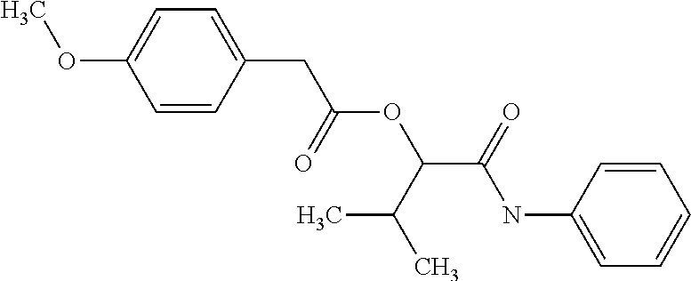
C1=CC(CC(=O)OC(C(=O)NC2=CC=CC=C2)C(C)C)=CC=C1OC
